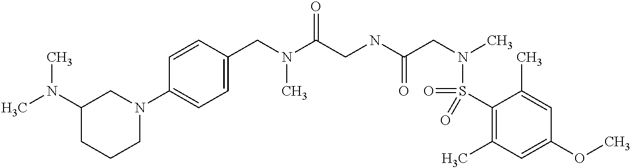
C1(CN(C(CNC(CN(C)S(C2=C(C)C=C(OC)C=C2C)(=O)=O)=O)=O)C)=CC=C(N2CC(N(C)C)CCC2)C=C1
